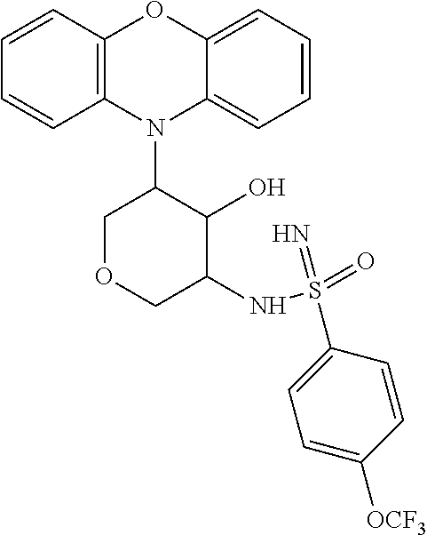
N1(C2COCC(NS(=O)(=N)C3=CC=C([OCF3])C=C3)C2O)C2=C(C=CC=C2)OC2=CC=CC=C12
